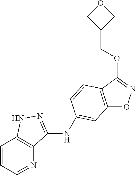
C12=C(C(OCC3COC3)=NO1)C=CC(NC1=NNC3=C1N=CC=C3)=C2
